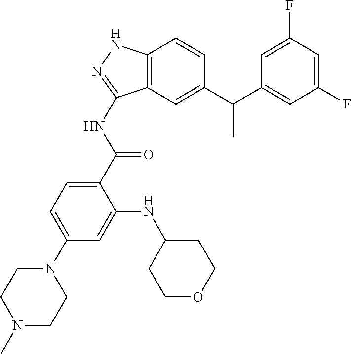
N(C1=NNC2=C1C=C(C(C1=CC(F)=CC(F)=C1)C)C=C2)C(C1=CC=C(N2CCN(C)CC2)C=C1NC1CCOCC1)=O
